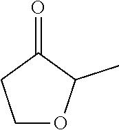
C1OC(C)C(=O)C1
